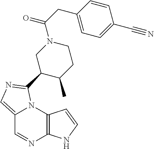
C12=CN=C(C3C(C)CCN(C(CC4=CC=C(C#N)C=C4)=O)C3)N1C1=C(N=C2)NC=C1
